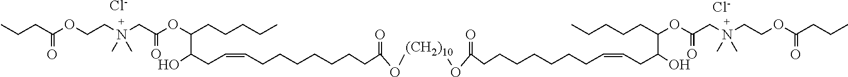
[Cl-].[Cl-].CCCC(OCCN(CC(OC(CCCCC)C(CC=CCCCCCCCC(=O)O[(CH2)10]OC(=O)CCCCCCCC=CCC(O)C(CCCCC)OC(CN(CCOC(=O)CCC)(C)C)=O)O)=O)(C)C)=O
